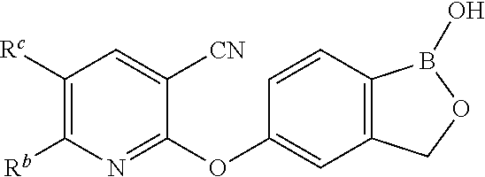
C1([Rc])=C([Rb])N=C(OC2=CC3=C(C=C2)B(O)OC3)C([CN])=C1
